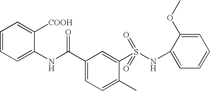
C1=CC=C(NC(C2=CC=C(C)C(S(NC3=CC=CC=C3OC)(=O)=O)=C2)=O)C([COOH])=C1
